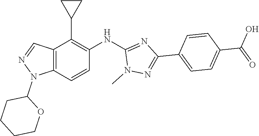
C1(N2C3=C(C(C4CC4)=C(NC4=NC(C5=CC=C(C(O)=O)C=C5)=NN4C)C=C3)C=N2)CCCCO1
